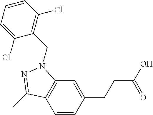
C1=CC(CCC(O)=O)=CC2=C1C(C)=NN2CC1=C(Cl)C=CC=C1Cl
